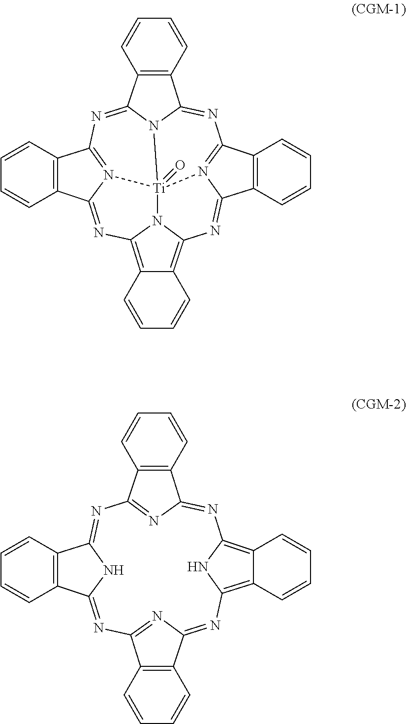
N1=C2N3C(=NC4=N5C(=NC6=C7C(=C8N=C9N(=C1C1=C9C=CC=C1)[Ti]53(=O)N86)C=CC=C7)C1=C4C=CC=C1)C1=C2C=CC=C1.N1=C2N=C(N=C3NC(=NC4=NC(=NC5=C6C(=C1N5)C=CC=C6)C1=C4C=CC=C1)C1=C3C=CC=C1)C1=C2C=CC=C1
